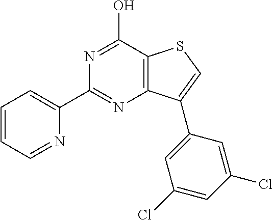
C1(C2=NC3=C(C(O)=N2)SC=C3C2=CC(Cl)=CC(Cl)=C2)=CC=CC=N1
